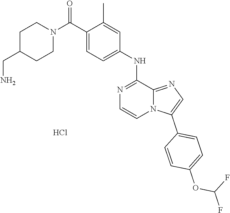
C1=CC(OC(F)F)=CC=C1C1=CN=C2C(NC3=CC=C(C(N4CCC(CN)CC4)=O)C(C)=C3)=NC=CN12.Cl
